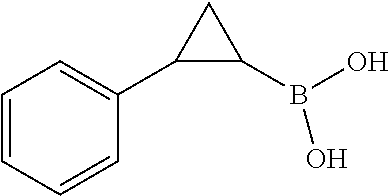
C1=CC=CC(C2C(B(O)O)C2)=C1
